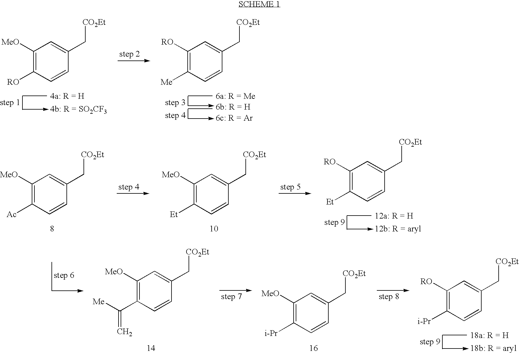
C1([MeO])=C([RO])C=CC(C[CO2Et])=C1.C1([RO])=C([Me])C=CC(C[CO2Et])=C1.C1([MeO])=C([Ac])C=CC(C[CO2Et])=C1.C1([MeO])=C([Et])C=CC(C[CO2Et])=C1.C1([RO])=C([Et])C=CC(C[CO2Et])=C1.C1([MeO])=C(C(=C)[Me])C=CC(C[CO2Et])=C1.C1([MeO])=C([i-Pr])C=CC(C[CO2Et])=C1.C1([RO])=C([i-Pr])C=CC(C[CO2Et])=C1
